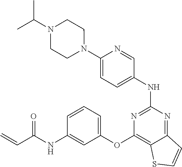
N1(C2=CC=C(NC3=NC(OC4=CC=CC(NC(C=C)=O)=C4)=C4C(=N3)C=CS4)C=N2)CCN(C(C)C)CC1
